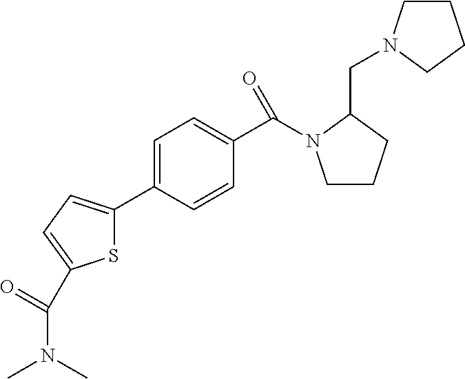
C1(C2=CC=C(C(N(C)C)=O)S2)=CC=C(C(=O)N2CCCC2CN2CCCC2)C=C1
